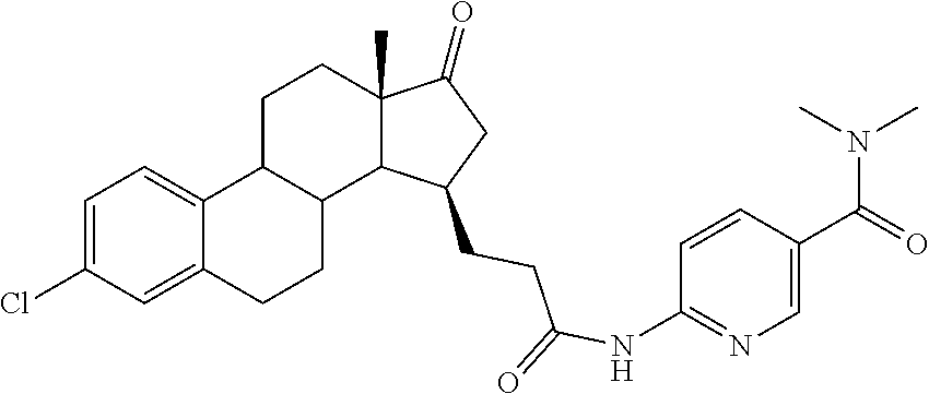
C1=C(Cl)C=C2C(=C1)C1C(CC2)C2C(C)(CC1)C(=O)CC2CCC(NC1=NC=C(C(=O)N(C)C)C=C1)=O
